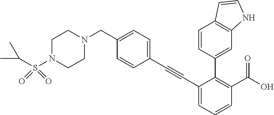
C1(C#CC2=CC=C(CN3CCN(S(C(C)C)(=O)=O)CC3)C=C2)=CC=CC(C(O)=O)=C1C1=CC2=C(C=C1)C=CN2
